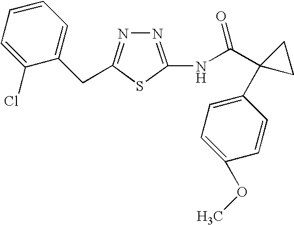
N1=C(NC(C2(C3=CC=C(OC)C=C3)CC2)=O)SC(CC2=CC=CC=C2Cl)=N1
